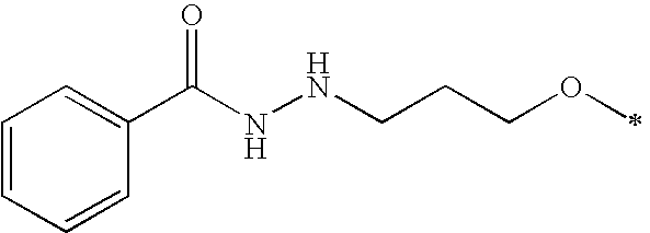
C1=CC=CC(C(NNCCCOC)=O)=C1
